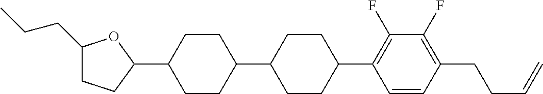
C1(CCC)CCC(C2CCC(C3CCC(C4=C(F)C(F)=C(CCC=C)C=C4)CC3)CC2)O1
